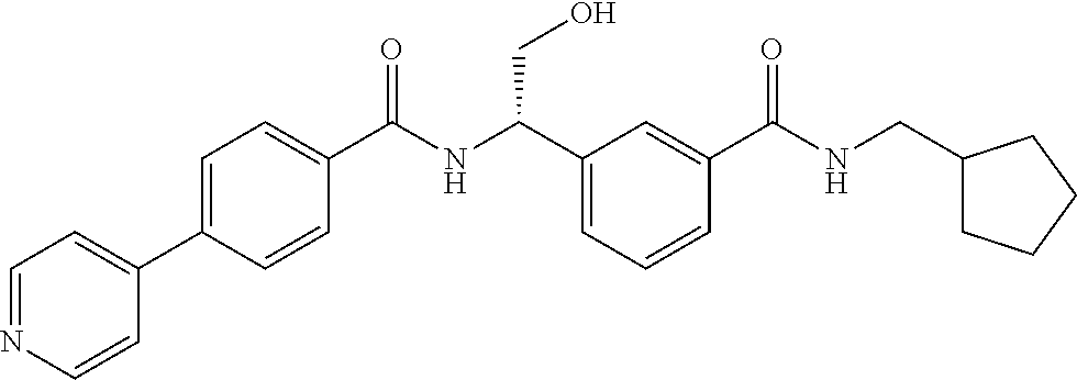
C1=CC(C(=O)NC(CO)C2=CC=CC(C(=O)NCC3CCCC3)=C2)=CC=C1C1=CC=NC=C1
